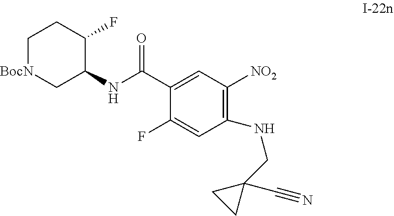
N(C1=C([NO2])C=C(C(NC2C[BocN]CCC2F)=O)C(F)=C1)CC1(C#N)CC1
